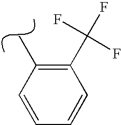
CC1=C(C(F)(F)F)C=CC=C1
